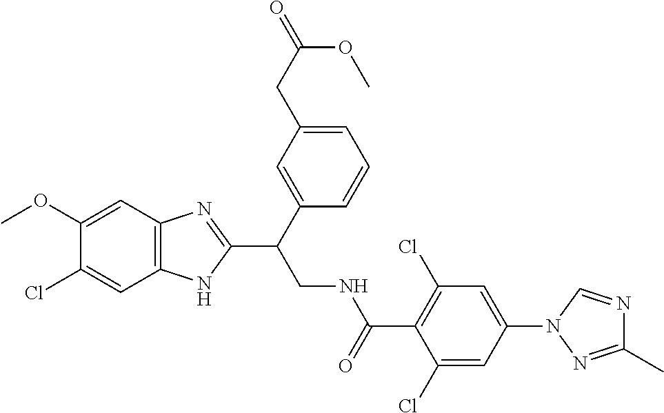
C1(OC)=CC2=C(C=C1Cl)NC(C(CNC(C1=C(Cl)C=C(N3C=NC(C)=N3)C=C1Cl)=O)C1=CC(CC(OC)=O)=CC=C1)=N2
